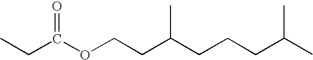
CCC(OCCC(CCCC(C)C)C)=O
